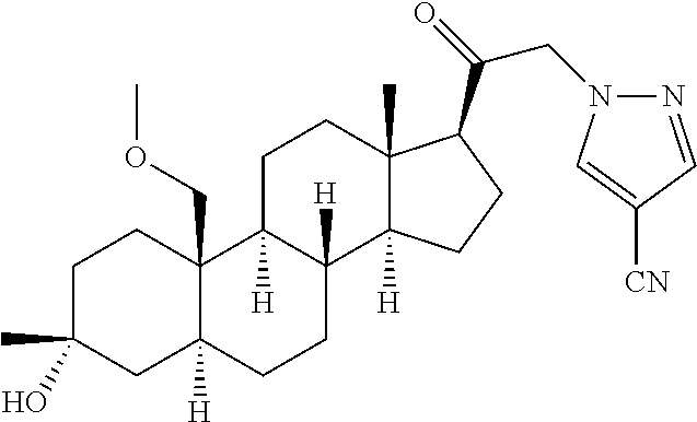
C1C(C)(O)CC2([H])C(COC)(C1)C1([H])C([H])(CC2)C2([H])C(C)(CC1)C(C(CN1N=CC([CN])=C1)=O)CC2
